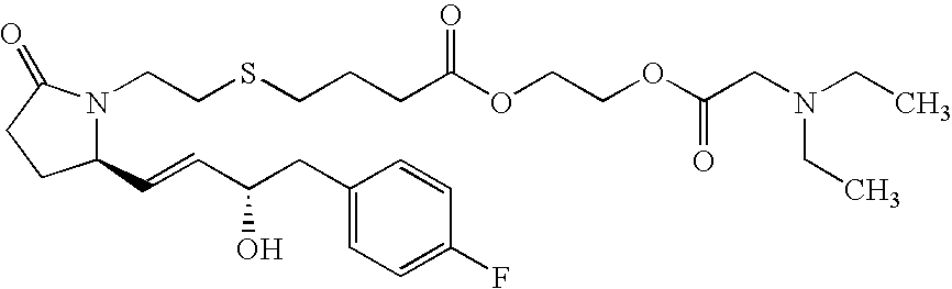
C1=C(CC(C=CC2CCC(=O)N2CCSCCCC(=O)OCCOC(=O)CN(CC)CC)O)C=CC(F)=C1
